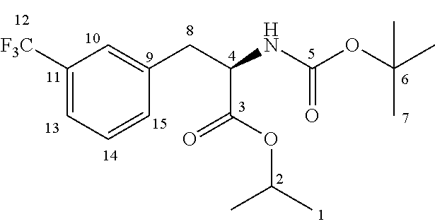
C1([F3C])=CC=CC(CC(NC(OC(C)(C)C)=O)C(OC(C)C)=O)=C1
